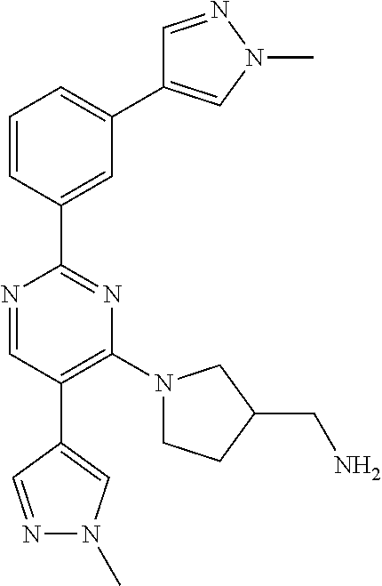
C1=NN(C)C=C1C1=CC=CC(C2=NC(N3CCC(CN)C3)=C(C3=CN(C)N=C3)C=N2)=C1
